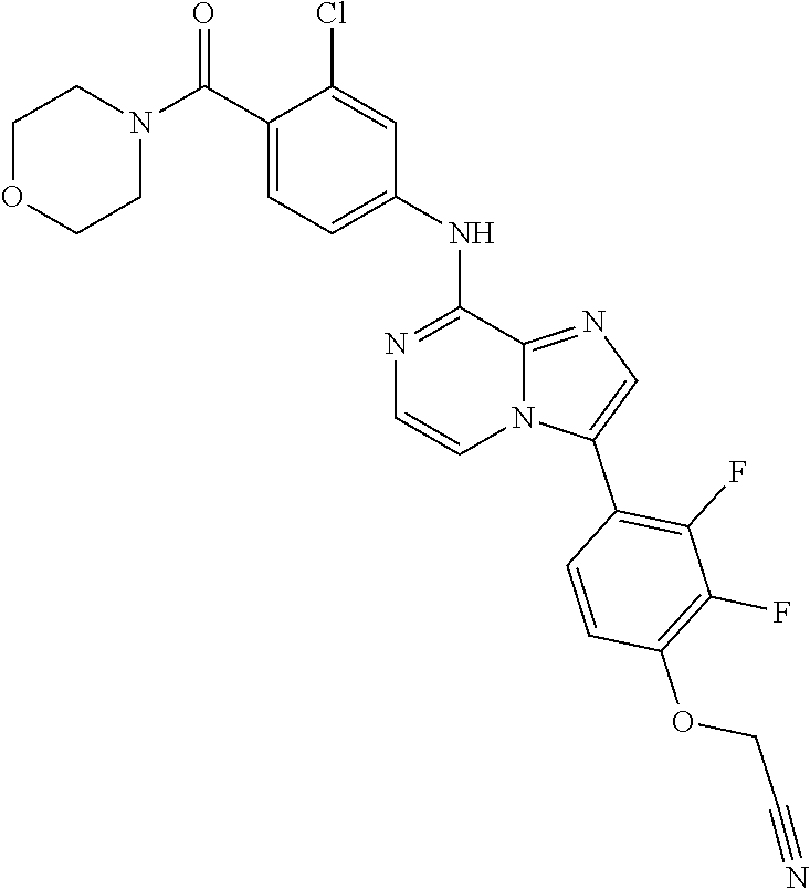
C1OCCN(C(C2=CC=C(NC3=NC=CN4C3=NC=C4C3=C(F)C(F)=C(OCC#N)C=C3)C=C2Cl)=O)C1
